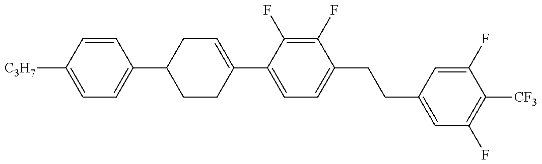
C1(C2CCC(C3=CC=C(CCC4=CC(F)=C([CF3])C(F)=C4)C(F)=C3F)=CC2)=CC=C([C3H7])C=C1
